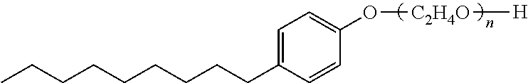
O([C2H4O][H])C1=CC=C(CCCCCCCCC)C=C1
